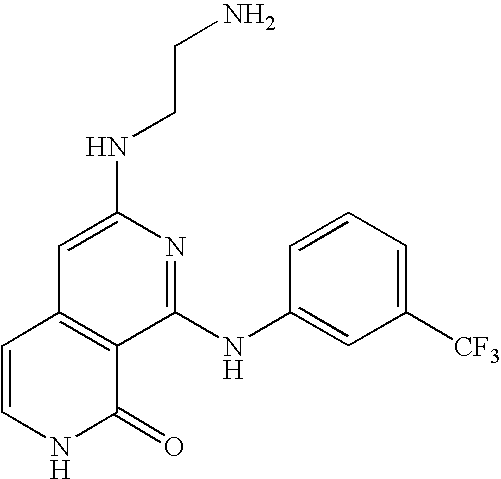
C1([CF3])=CC=CC(NC2=NC(NCCN)=CC3=C2C(=O)NC=C3)=C1
